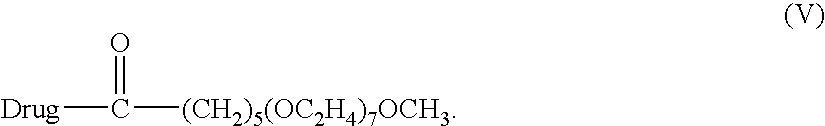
[Drug]C([(CH2)5(OC2H4)7OCH3])=O
